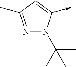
N1=C(C)C=C(->C)N1C(C)(C)C
